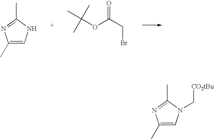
C1(C)=CNC(C)=N1.BrCC(=O)OC(C)(C)C.C1(C)=CN(C[CO2tBu])C(C)=N1
